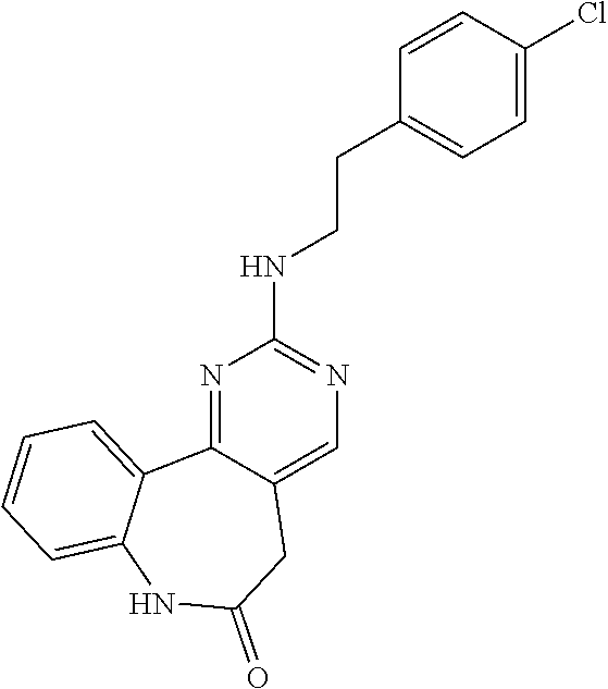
N1=C2C(=CN=C1NCCC1=CC=C(Cl)C=C1)CC(=O)NC1=CC=CC=C21
